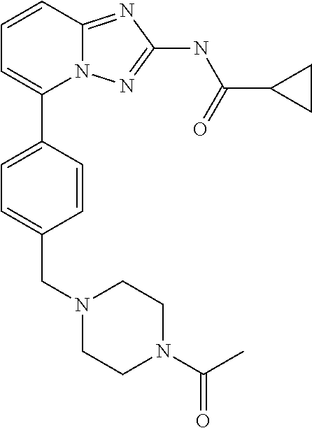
C1=CC2=NC(NC(=O)C3CC3)=NN2C(C2=CC=C(CN3CCN(C(C)=O)CC3)C=C2)=C1
